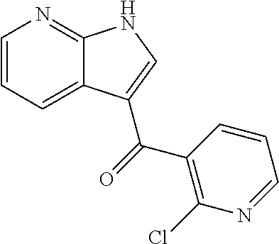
C1=CC=C2C(=N1)NC=C2C(=O)C1=C(Cl)N=CC=C1
